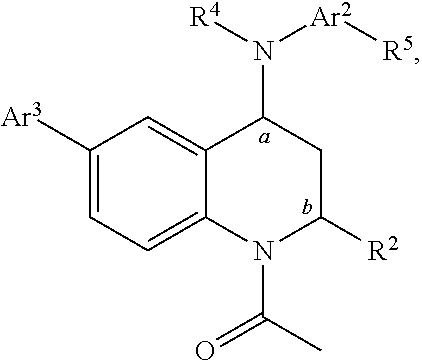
[Ar3]C1=CC=C2C(=C1)C(N([R4])[Ar2][R5])CC([R2])N2C(C)=O
